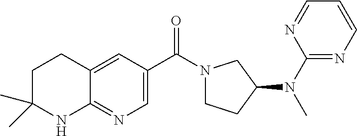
N1(C(C2=CN=C3C(=C2)CCC(C)(C)N3)=O)CCC(N(C2=NC=CC=N2)C)C1
